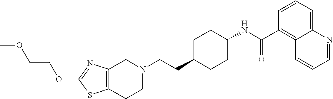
C1(OCCOC)=NC2=C(S1)CCN(CCC1CCC(NC(C3=C4C(=CC=C3)N=CC=C4)=O)CC1)C2
